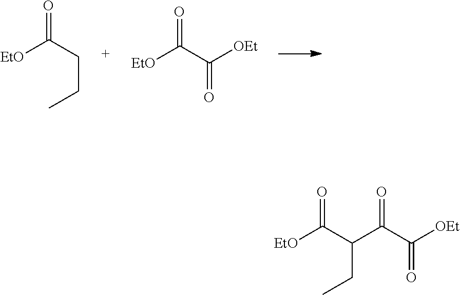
O=C(CCC)[EtO].[EtO]C(C([OEt])=O)=O.O=C(C(C(C([OEt])=O)=O)CC)[EtO]
